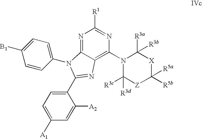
N1=C2C(=C(N3C([R3d])([R3c])[Z]C([R5a])([R5b])[X]C3([R3a])[R3b])N=C1[R1])N=C(C1=CC=C([A1])C=C1[A2])N2C1=CC=C([B1])C=C1
